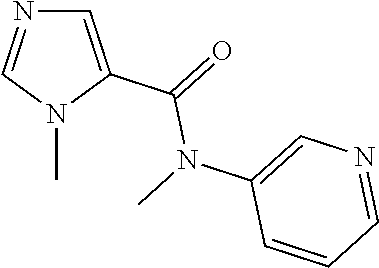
C1=C(C(=O)N(C2=CN=CC=C2)C)N(C)C=N1
